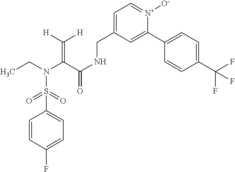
CCN(C(C(NCC1=CC=[N+]([O-])C(C2=CC=C(C(F)(F)F)C=C2)=C1)=O)=C([H])[H])S(=O)(=O)C1=CC=C(F)C=C1
